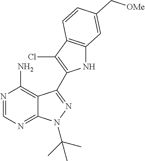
C12=C(N)N=CN=C1N(C(C)(C)C)N=C2C1=C(Cl)C2=C(N1)C=C(C[OMe])C=C2
